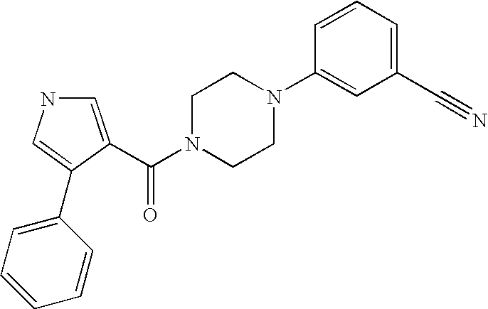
C1=C(C(N2CCN(C3=CC(C#N)=CC=C3)CC2)=O)C(C2=CC=CC=C2)=CN1
